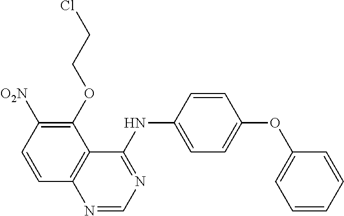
C1=CC([O2N])=C(OCCCl)C2=C1N=CN=C2NC1=CC=C(OC2=CC=CC=C2)C=C1
